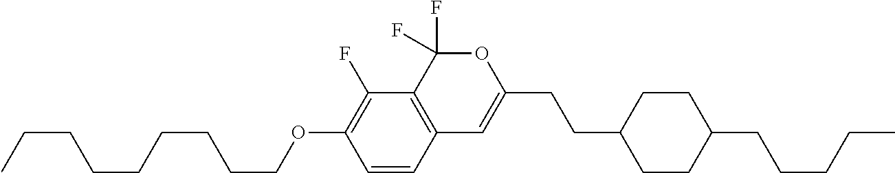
C1=CC2=C(C(F)=C1OCCCCCCCCC)C(F)(F)OC(CCC1CCC(CCCCC)CC1)=C2
